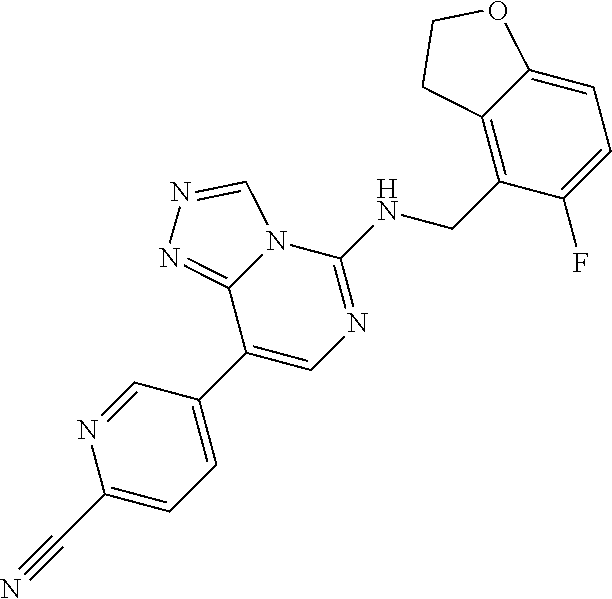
C1(C#N)=CC=C(C2=CN=C(NCC3=C4C(=CC=C3F)OCC4)N3C2=NN=C3)C=N1
